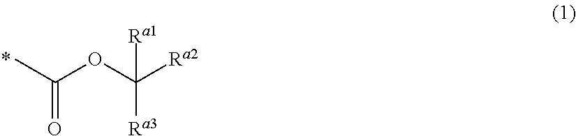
O=C(C)OC([Ra2])([Ra1])[Ra3]
